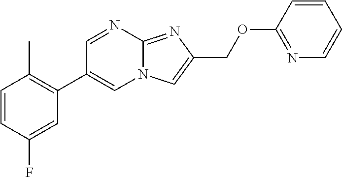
C1(C)=C(C2=CN3C(=NC(COC4=NC=CC=C4)=C3)N=C2)C=C(F)C=C1
